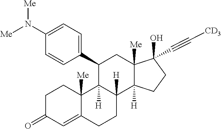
N(C1=CC=C(C2C3([H])C([H])(C4([H])C([Me])(C(C#C[CD3])(O)CC4)C2)CCC2=CC(=O)CCC23[Me])C=C1)([Me])[Me]
